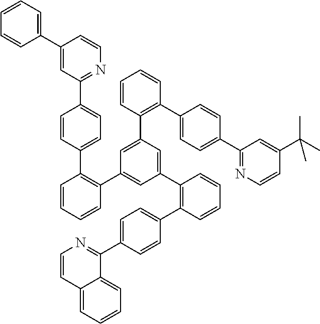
C1(C2=CC=CC=C2)=CC(C2=CC=C(C3=C(C4=CC(C5=C(C6=CC=C(C7=NC=CC8=CC=CC=C78)C=C6)C=CC=C5)=CC(C5=C(C6=CC=C(C7=NC=CC(C(C)(C)C)=C7)C=C6)C=CC=C5)=C4)C=CC=C3)C=C2)=NC=C1
